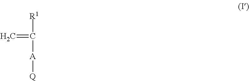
C=C([R1])[A][Q]
